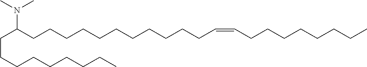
C(CCCCCCCC)C(CCCCCCCCCCCC=CCCCCCCCC)N(C)C
